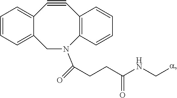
C1=CC=C2C(=C1)C#CC1=C(N(C(CCC(NC[a])=O)=O)C2)C=CC=C1
